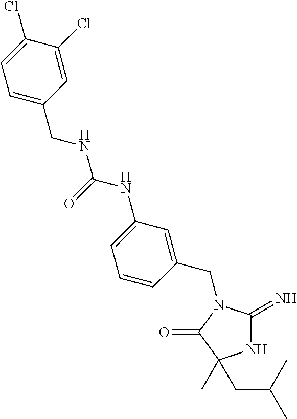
N1C(=N)N(CC2=CC(NC(NCC3=CC=C(Cl)C(Cl)=C3)=O)=CC=C2)C(=O)C1(CC(C)C)C
